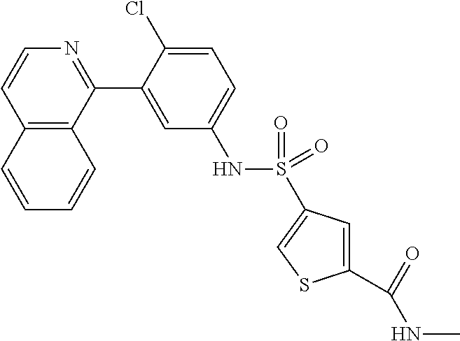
C12=C(C(C3=CC(NS(C4=CSC(C(=O)NC)=C4)(=O)=O)=CC=C3Cl)=NC=C1)C=CC=C2
